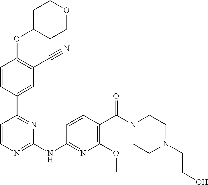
C1=CN=C(NC2=NC(OC)=C(C(=O)N3CCN(CCO)CC3)C=C2)N=C1C1=CC(C#N)=C(OC2CCOCC2)C=C1
